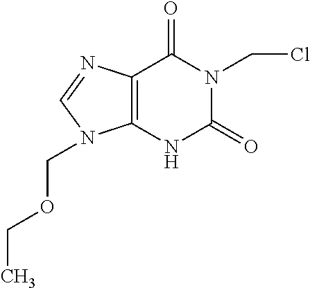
C12=C(NC(=O)N(CCl)C1=O)N(COCC)C=N2
